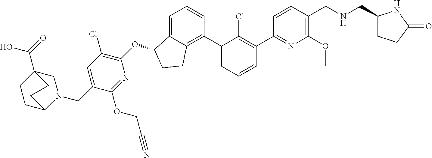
O(C1C2=CC=CC(C3=CC=CC(C4=NC(OC)=C(CNCC5CCC(=O)N5)C=C4)=C3Cl)=C2CC1)C1=C(Cl)C=C(CN2CC3(C(=O)O)CCC2CC3)C(OCC#N)=N1
